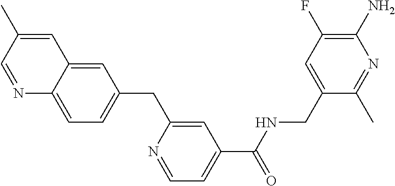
C1=C(C)C=NC2=CC=C(CC3=CC(C(NCC4=CC(F)=C(N)N=C4C)=O)=CC=N3)C=C12
